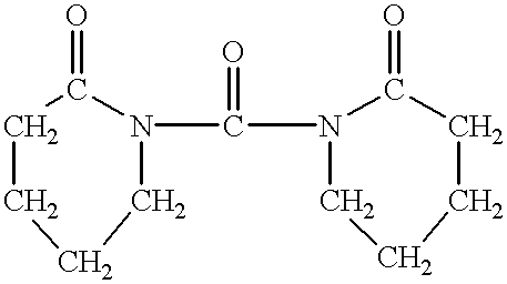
C1CCCN(C(N2CCCCC2=O)=O)C1=O
